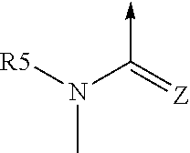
[R5]N(C(=[Z])->C)C
